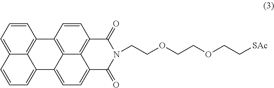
C1=CC=C2C3=C1C1=C4C(=CC=C5C4=C(C=C1)C(=O)N(CCOCCOCC[SAc])C5=O)C3=CC=C2
